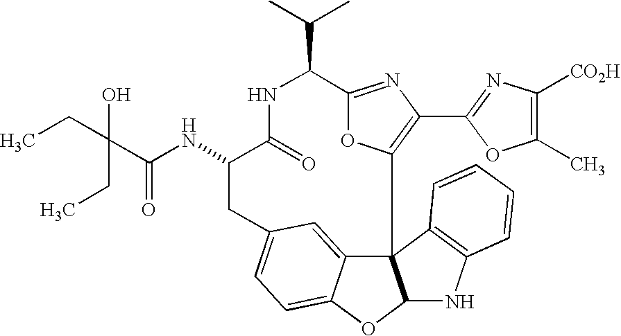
C123C4=CC(=CC=C4OC1NC1=C2C=CC=C1)CC(NC(=O)C(CC)(CC)O)C(=O)NC(C(C)C)C1=NC(C2=NC([CO2H])=C(C)O2)=C3O1
